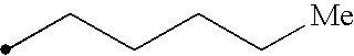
C(CCC[Me])C
